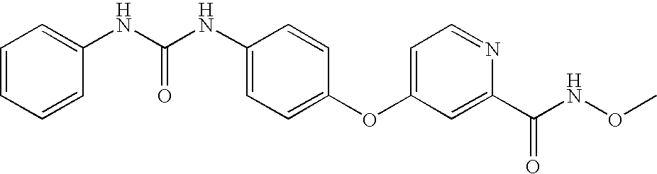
C1=CC=CC(NC(NC2=CC=C(OC3=CC=NC(C(NOC)=O)=C3)C=C2)=O)=C1
